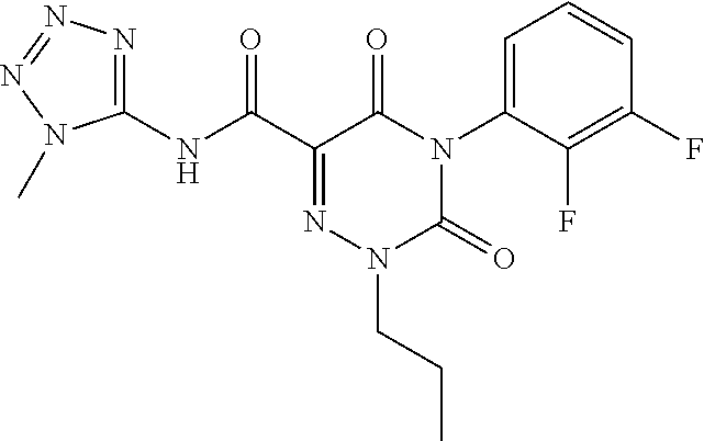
C1(NC(C2=NN(CCC)C(=O)N(C3=CC=CC(F)=C3F)C2=O)=O)=NN=NN1C
